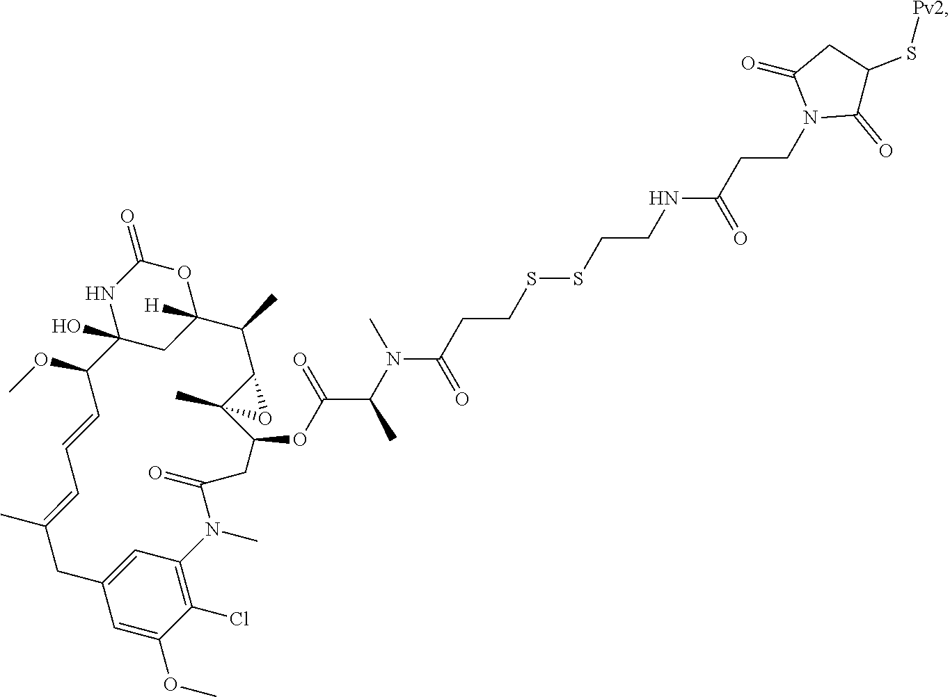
C1(=O)NC2(O)CC([H])(O1)C(C)C1C(C)(C(OC(C(N(C(CCSSCCNC(CCN3C(=O)C(S[Pv2])CC3=O)=O)=O)C)C)=O)CC(=O)N(C)C3=C(Cl)C(OC)=CC(=C3)CC(C)=CC=CC2OC)O1
